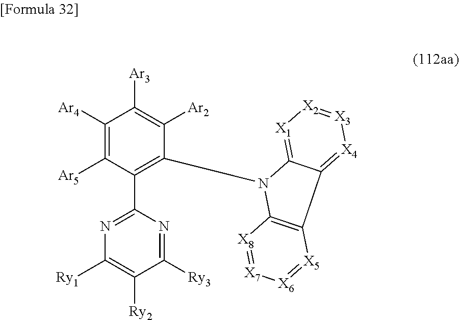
C1([Ar4])=C([Ar5])C(C2=NC([Ry1])=C([Ry2])C([Ry3])=N2)=C(N2C3=[X1][X2]=[X3][X4]=C3C3=C2[X8]=[X7][X6]=[X5]3)C([Ar2])=C1[Ar3]
